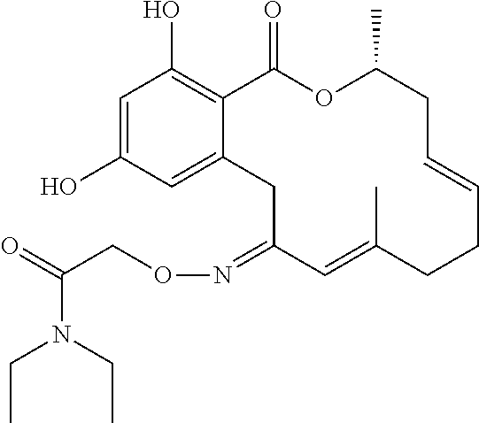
C1=C(O)C=C2C(=C1O)C(=O)OC(C)CC=CCCC(C)=CC(=NOCC(=O)N(CC)CC)C2
